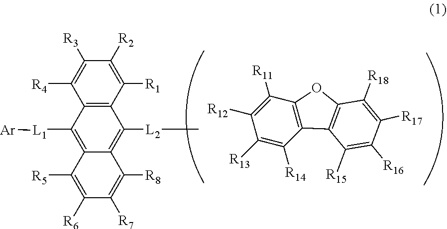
C12=C([L2]C)C3=C(C([L1][Ar])=C1C([R5])=C([R6])C([R7])=C2[R8])C([R4])=C([R3])C([R2])=C3[R1].C12=C(OC3=C1C([R15])=C([R16])C([R17])=C3[R18])C([R11])=C([R12])C([R13])=C2[R14]
